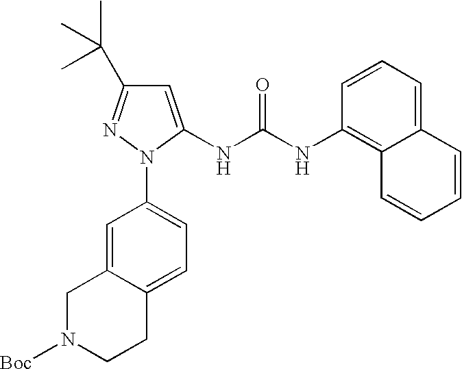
C1=C(NC(NC2=C3C(=CC=C2)C=CC=C3)=O)N(C2=CC=C3C(=C2)CN([Boc])CC3)N=C1C(C)(C)C
